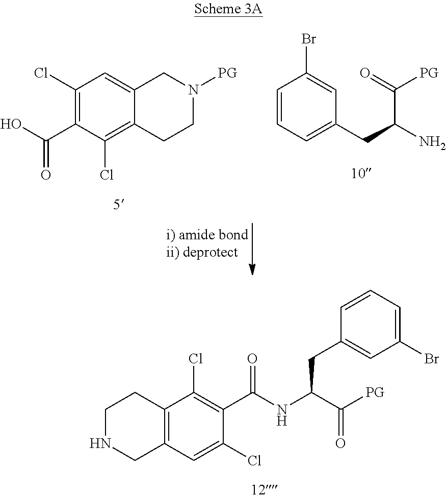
C1(Cl)=C(C(O)=O)C(Cl)=C2C(=C1)CN([PG])CC2.C1=CC=C(CC(C(=O)[PG])N)C=C1Br.C12=C(C=C(Cl)C(C(NC(C(=O)[PG])CC3=CC(Br)=CC=C3)=O)=C1Cl)CNCC2
